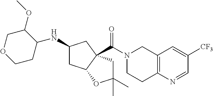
C12=C(N=CC([CF3])=C1)CCN(C(=O)C13C(CC(NC4C(OC)COCC4)C1)OC(C)(C)C3)C2
